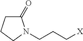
C1(=O)CCCN1CCC[X]
